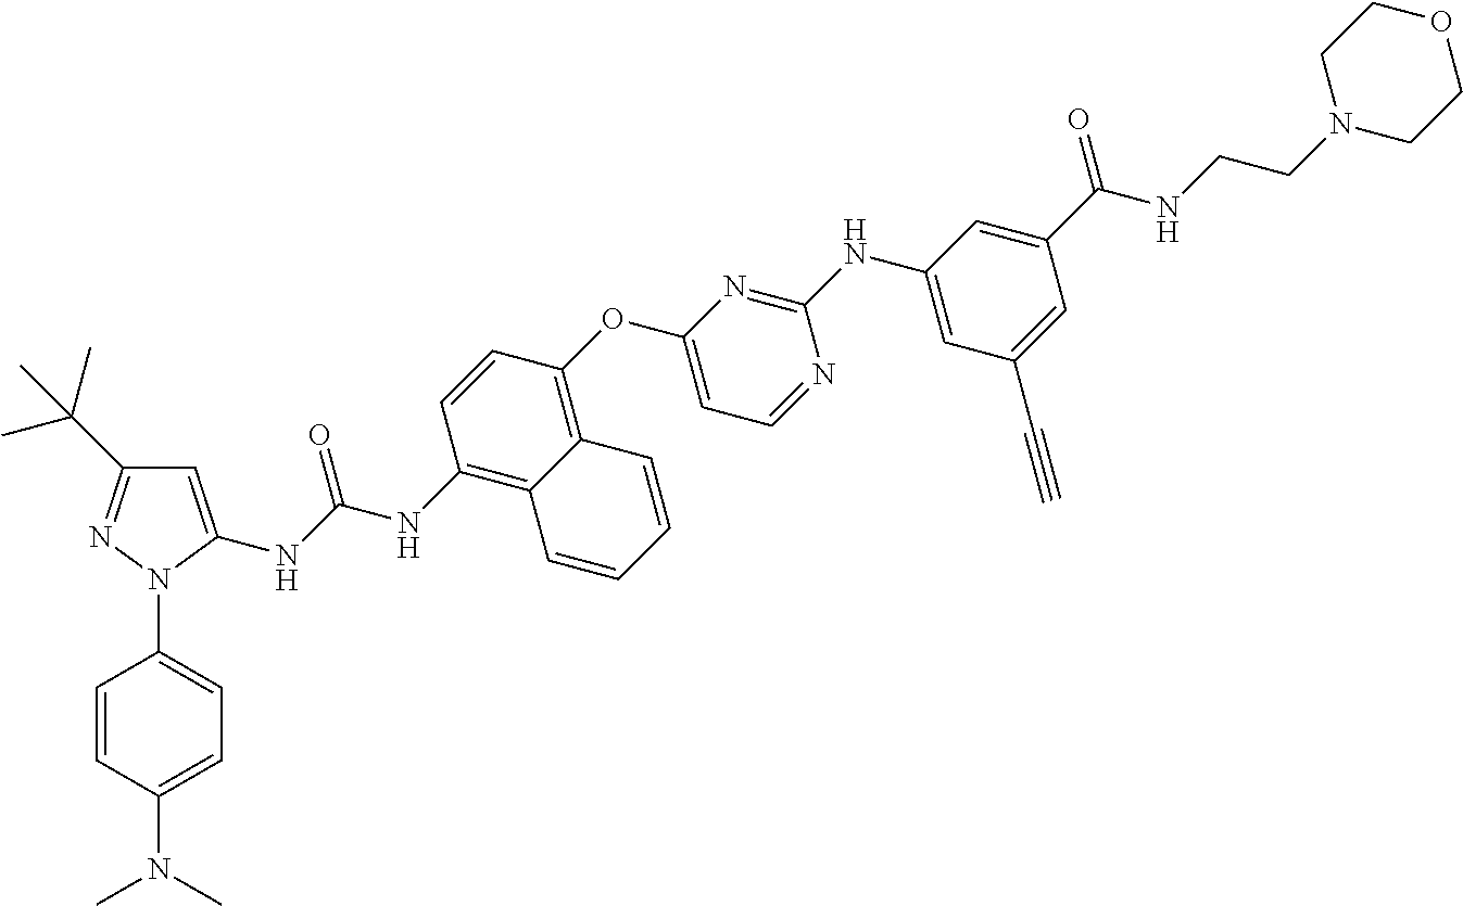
C1=C(N(C)C)C=CC(N2C(NC(NC3=C4C(=C(OC5=CC=NC(NC6=CC(C#C)=CC(C(=O)NCCN7CCOCC7)=C6)=N5)C=C3)C=CC=C4)=O)=CC(C(C)(C)C)=N2)=C1
